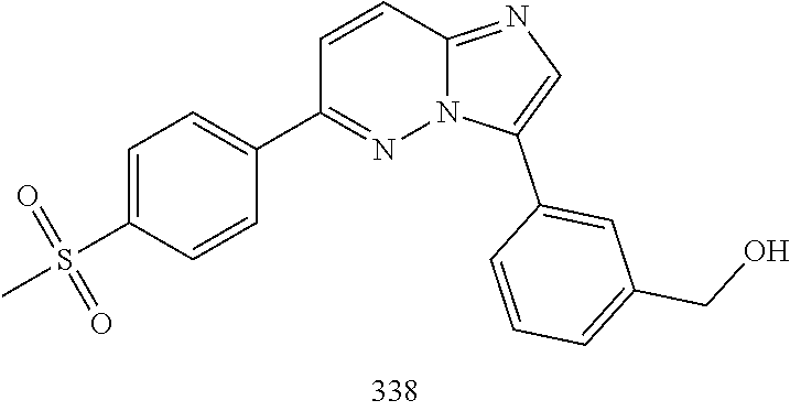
S(=O)(C1=CC=C(C2=NN3C(=NC=C3C3=CC(CO)=CC=C3)C=C2)C=C1)(=O)C
